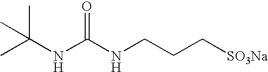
CC(NC(NCCC[SO3Na])=O)(C)C
